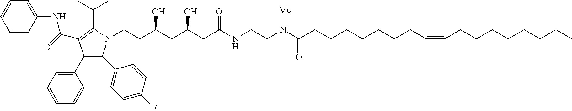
C1(C2=CC=CC=C2)=C(C2=CC=C(F)C=C2)N(CCC(CC(CC(NCCN(C(CCCCCCCC=CCCCCCCCC)=O)[Me])=O)O)O)C(C(C)C)=C1C(=O)NC1=CC=CC=C1
